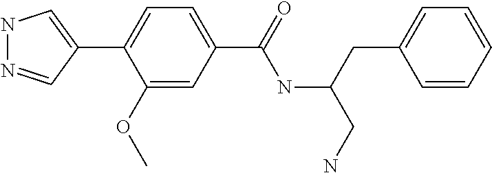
C1(C2=CNN=C2)=CC=C(C(=O)NC(CN)CC2=CC=CC=C2)C=C1OC
